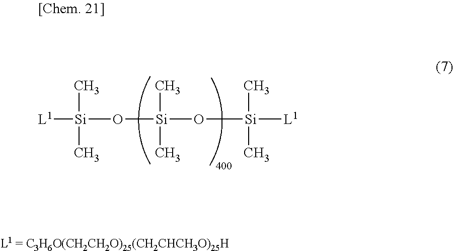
[L1][Si](O[Si](O[Si]([L1])(C)C)(C)C)(C)C
